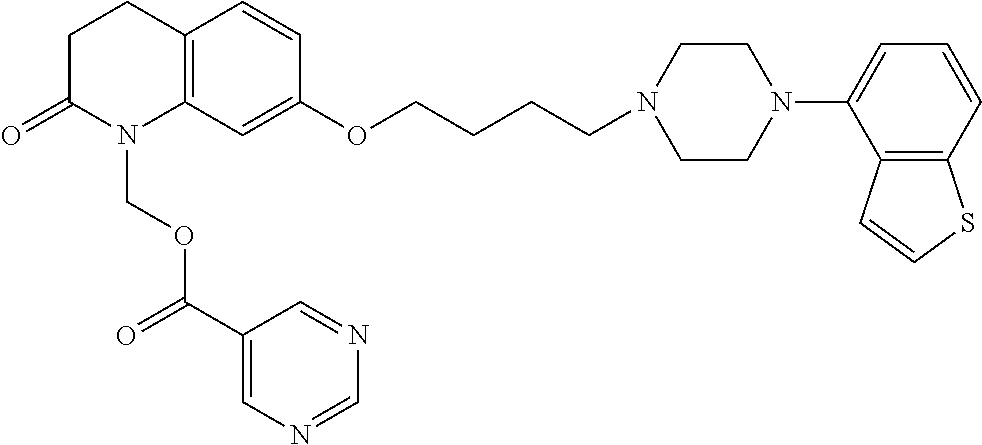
C1C(=O)N(COC(C2=CN=CN=C2)=O)C2=C(C1)C=CC(OCCCCN1CCN(C3=CC=CC4=C3C=CS4)CC1)=C2
